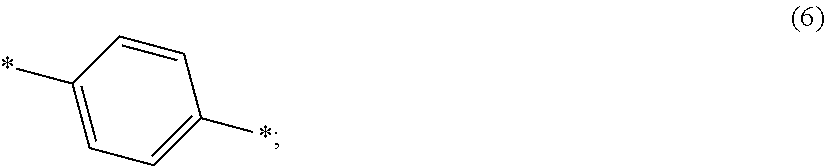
C1(*)=CC=C(*)C=C1
